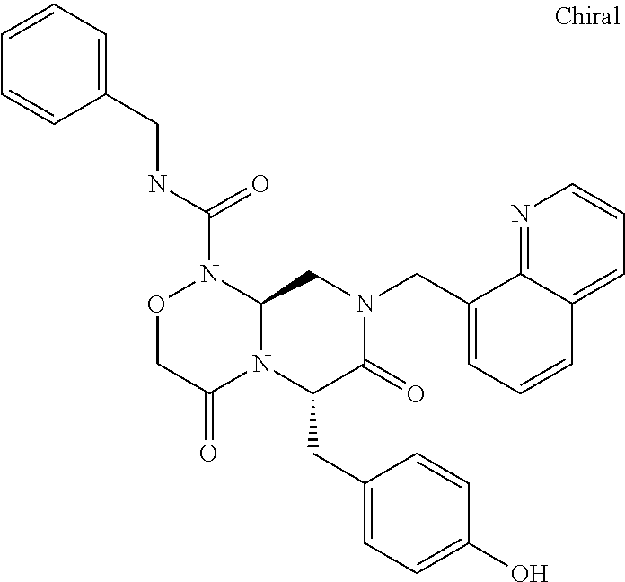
O1CC(=O)N2C(N1C(NCC1=CC=CC=C1)=O)CN(CC1=CC=CC3=CC=CN=C13)C(=O)C2CC1=CC=C(O)C=C1
